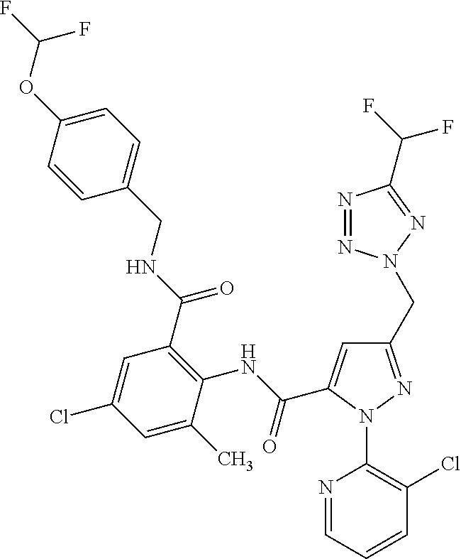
C1=CC(OC(F)F)=CC=C1CNC(C1=C(NC(=O)C2=CC(CN3N=NC(C(F)F)=N3)=NN2C2=C(Cl)C=CC=N2)C(C)=CC(Cl)=C1)=O
